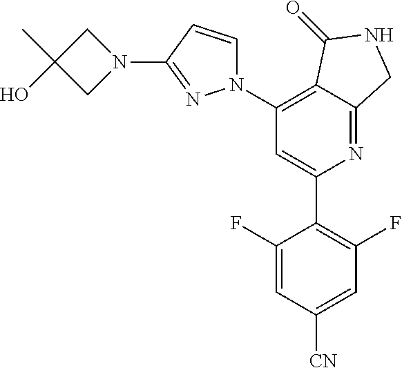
C1(N2C=CC(N3CC(C)(O)C3)=N2)=C2C(=NC(C3=C(F)C=C([CN])C=C3F)=C1)CNC2=O
